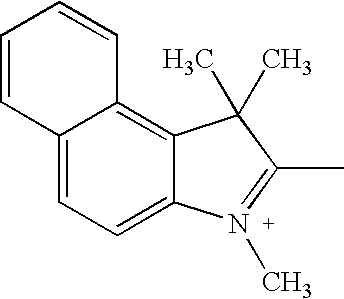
C12=CC=C3C(=C1C=CC=C2)C(C)(C)C(C)=N3C
